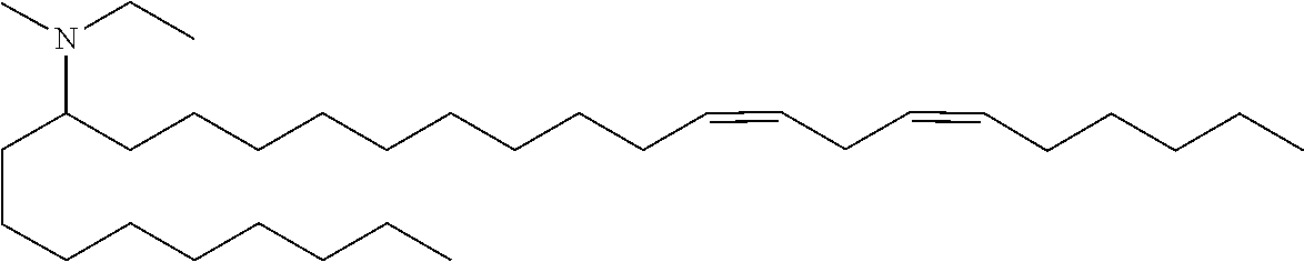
C(CCC(N(C)CC)CCCCCCCCCC=CCC=CCCCCC)CCCCCC
